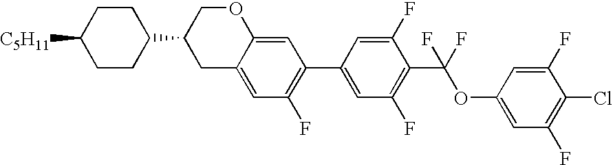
C12=CC(C3=CC(F)=C(C(OC4=CC(F)=C(Cl)C(F)=C4)(F)F)C(F)=C3)=C(F)C=C1CC(C1CCC([C5H11])CC1)CO2
